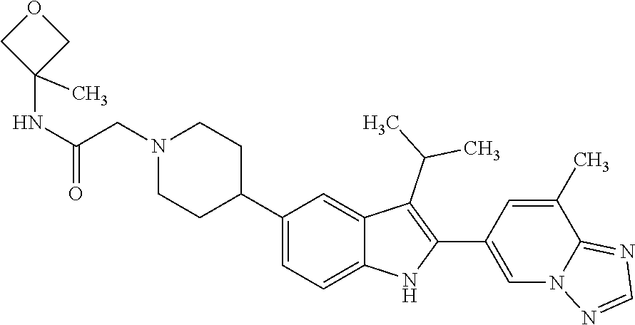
C1N(CC(NC2(C)COC2)=O)CCC(C2=CC=C3C(=C2)C(C(C)C)=C(C2=CN4C(=NC=N4)C(C)=C2)N3)C1
